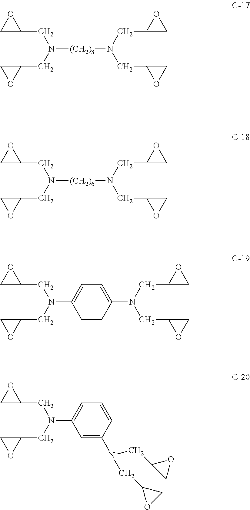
N([(CH2)3]N(CC1OC1)CC1CO1)(CC1CO1)CC1OC1.N([(CH2)6]N(CC1OC1)CC1CO1)(CC1CO1)CC1OC1.N(C1=CC=C(N(CC2OC2)CC2CO2)C=C1)(CC1CO1)CC1OC1.N(C1=CC=CC(N(CC2OC2)CC2CO2)=C1)(CC1CO1)CC1OC1
